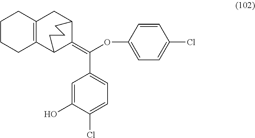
C1CCC2=C(C1)CC1C(=C(OC3=CC=C(Cl)C=C3)C3=CC=C(Cl)C(O)=C3)C2CCC1
